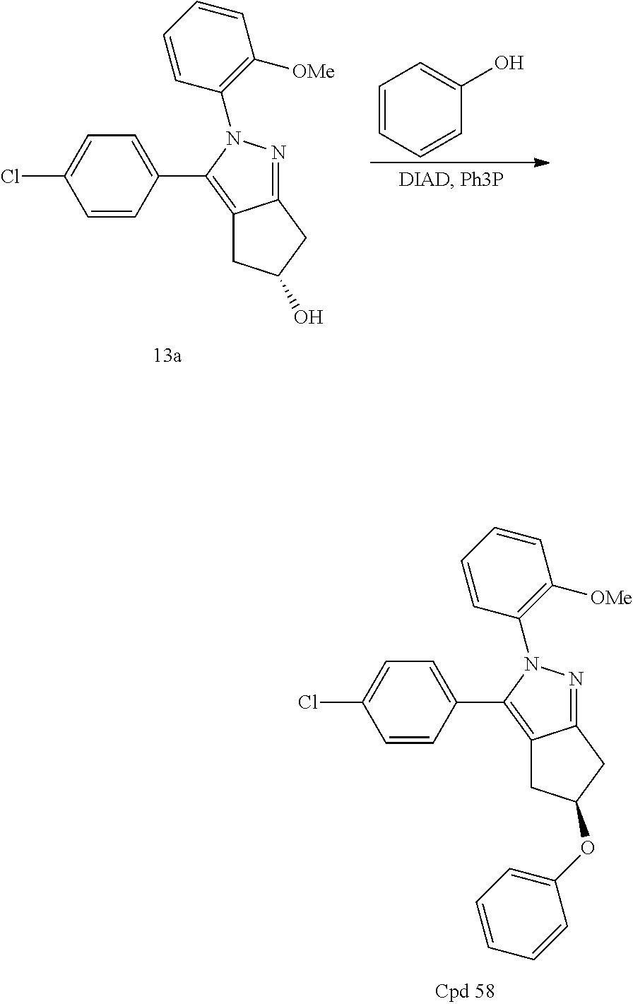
C1=CC=CC(N2N=C3C(=C2C2=CC=C(Cl)C=C2)CC(OC2=CC=CC=C2)C3)=C1[OMe].C1=CC=CC(N2N=C3C(=C2C2=CC=C(Cl)C=C2)CC(O)C3)=C1[OMe].C1=CC=CC(O)=C1
